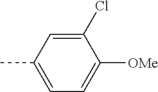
C1(Cl)=CC(C)=CC=C1[OMe]
